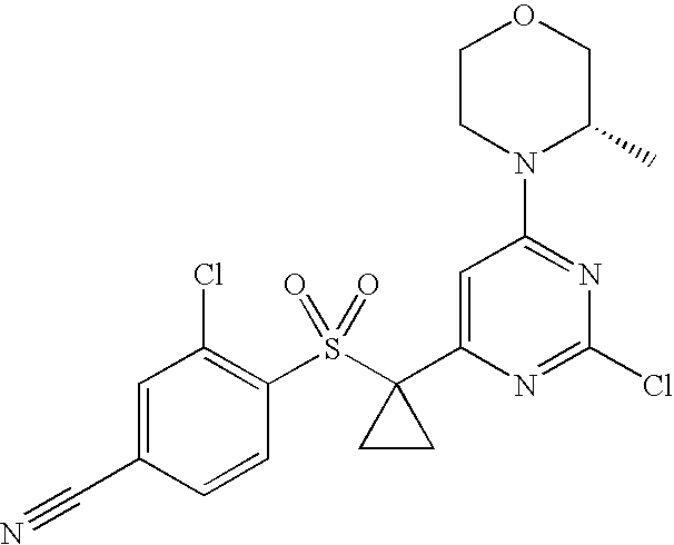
C1CN(C2=NC(Cl)=NC(C3(S(C4=C(Cl)C=C(C#N)C=C4)(=O)=O)CC3)=C2)C(C)CO1
